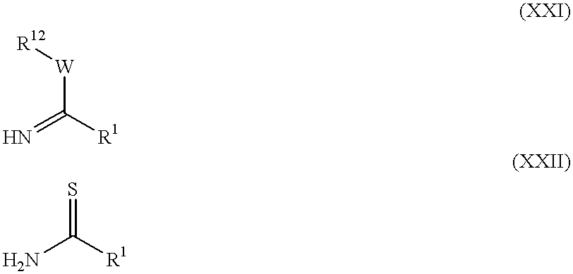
N=C([R1])[W][R12].NC([R1])=S
